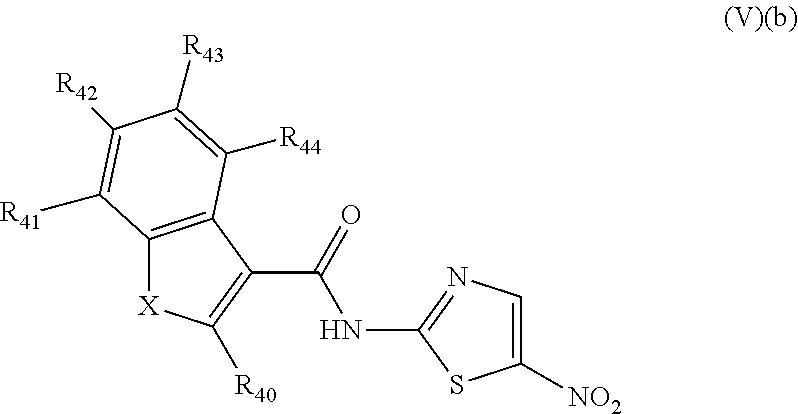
[X]1C2=C(C(C(=O)NC3=NC=C([NO2])S3)=C1[R40])C([R44])=C([R43])C([R42])=C2[R41]
